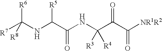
[R7]C(NC(C(NC(C(C([NR1R2])=O)=O)([R3])[R4])=O)[R5])([R8])[R6]
